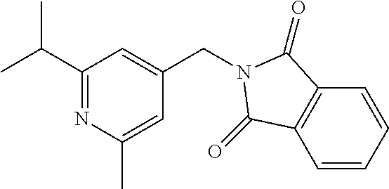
C1(CN2C(=O)C3=C(C=CC=C3)C2=O)=CC(C(C)C)=NC(C)=C1
